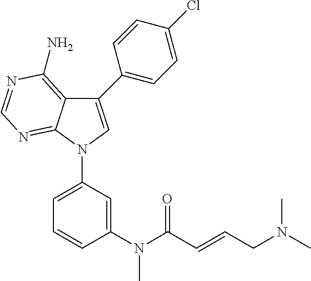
C1(C2=CC=C(Cl)C=C2)=CN(C2=CC=CC(N(C(C=CCN(C)C)=O)C)=C2)C2=NC=NC(N)=C12
